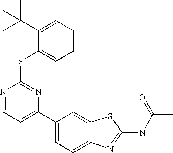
C1(C2=CC=C3C(=C2)SC(NC(C)=O)=N3)=CC=NC(SC2=CC=CC=C2C(C)(C)C)=N1
